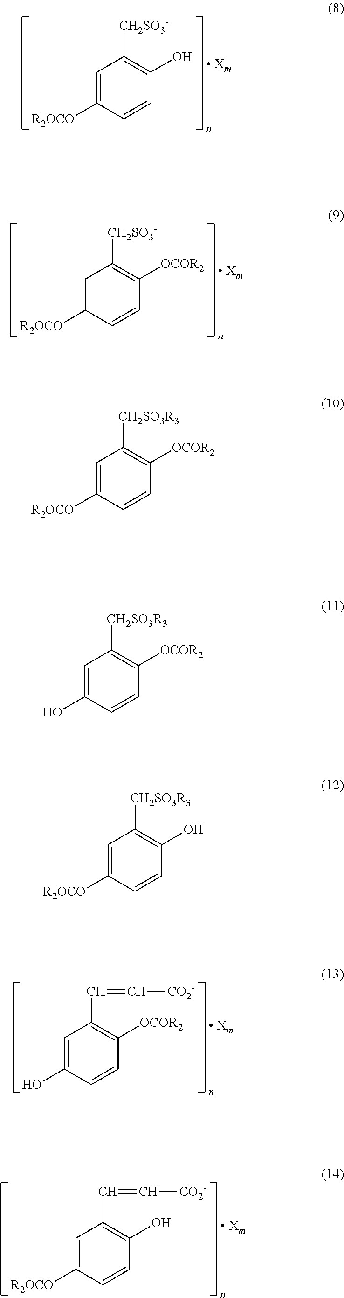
C1=C([R2OCO])C=CC(O)=C1[CH2SO3-].C1=C([R2OCO])C=CC([OCOR2])=C1[CH2SO3-].C1=C(O)C=CC([OCOR2])=C1C=C[CO2-].C1=C([R2OCO])C=CC(O)=C1C=C[CO2-].C1=C([R2OCO])C=CC([OCOR2])=C1[CH2SO3R3].C1=C(O)C=CC([OCOR2])=C1[CH2SO3R3].C1=C([R2OCO])C=CC(O)=C1[CH2SO3R3]
